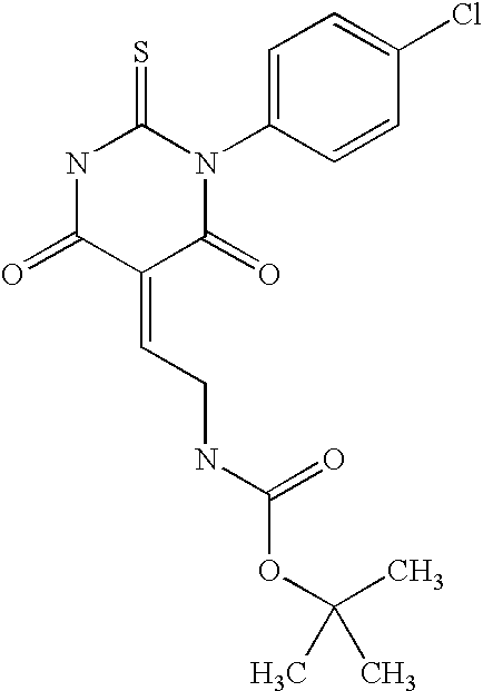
O=C1C(=CCNC(=O)OC(C)(C)C)C(=O)N(C2=CC=C(Cl)C=C2)C(=S)N1
